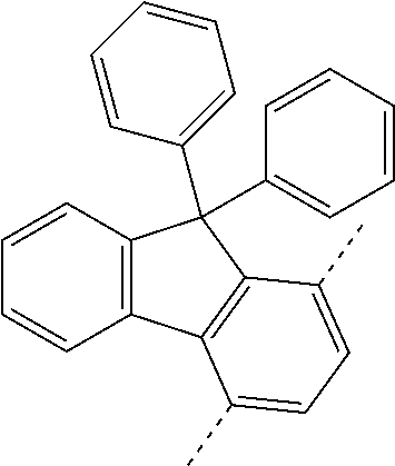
C1=CC2=C(C=C1)C1=C(C2(C2=CC=CC=C2)C2=CC=CC=C2)C(C)=CC=C1C
